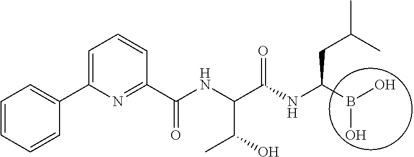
C1(C2=CC=CC=C2)=CC=CC(C(NC(C(NC(CC(C)C)B(O)O)=O)C(O)C)=O)=N1
